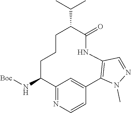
N1(C)N=CC2=C1C1=CC(=NC=C1)C(N[Boc])CCCC(C(C)C)C(=O)N2
